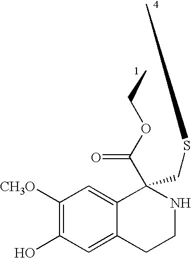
CCOC(C1(CSC)C2=CC([CH3O])=C(O)C=C2CCN1)=O
